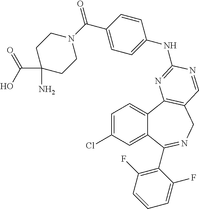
C1=C(Cl)C=C2C(=C1)C1=C(CN=C2C2=C(F)C=CC=C2F)C=NC(NC2=CC=C(C(=O)N3CCC(N)(C(O)=O)CC3)C=C2)=N1
